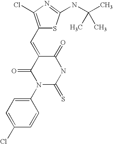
C1(N2C(=S)NC(=O)C(=CC3=C(Cl)N=C(NC(C)(C)C)S3)C2=O)=CC=C(Cl)C=C1
